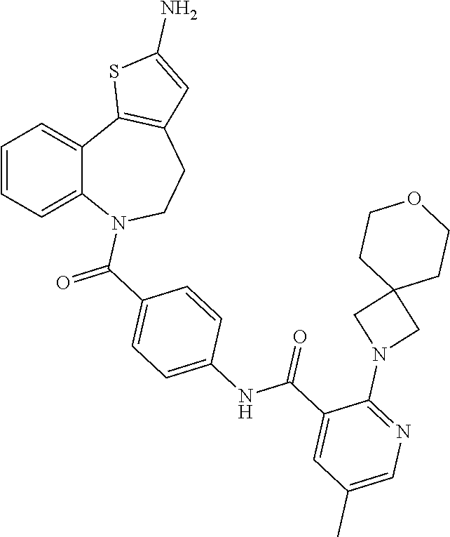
C1=CC=C2C(=C1)C1=C(CCN2C(C2=CC=C(NC(C3=CC(C)=CN=C3N3CC4(C3)CCOCC4)=O)C=C2)=O)C=C(N)S1
